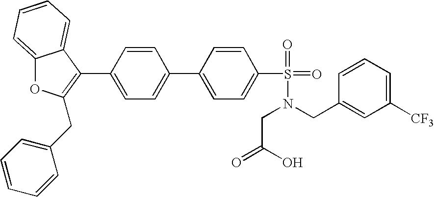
C1=CC(C2=C(CC3=CC=CC=C3)OC3=CC=CC=C23)=CC=C1C1=CC=C(S(=O)(N(CC2=CC([CF3])=CC=C2)CC(=O)O)=O)C=C1
